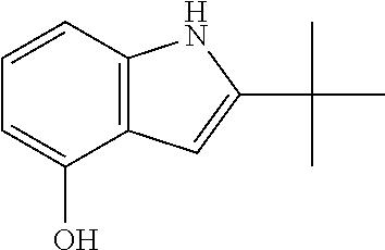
C12=C(C=CC=C1O)NC(C(C)(C)C)=C2
